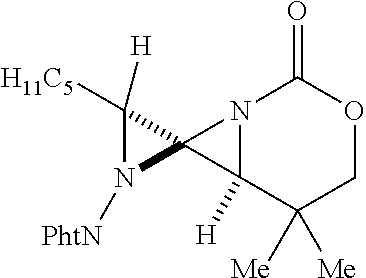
N1([PhtN])C2(C1([H])[H11C5])C1([H])N2C(=O)OCC1([Me])[Me]
